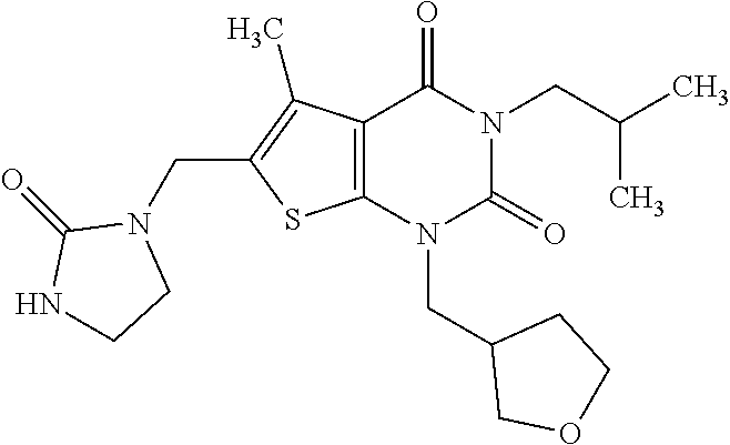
C12=C(N(CC3COCC3)C(=O)N(CC(C)C)C1=O)SC(CN1C(=O)NCC1)=C2C
